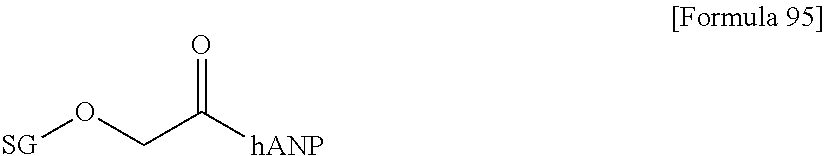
[SG]OCC([hANP])=O
